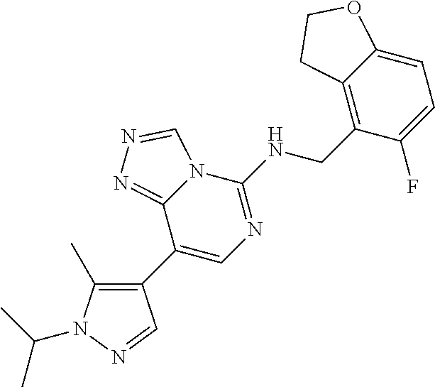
C1(C2=C(C)N(C(C)C)N=C2)=CN=C(NCC2=C3C(=CC=C2F)OCC3)N2C1=NN=C2
